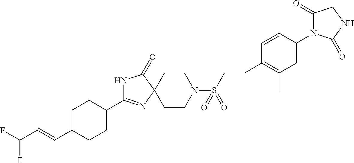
C1C(C=CC(F)F)CCC(C2=NC3(C(=O)N2)CCN(S(=O)(=O)CCC2=C(C)C=C(N4C(=O)CNC4=O)C=C2)CC3)C1
